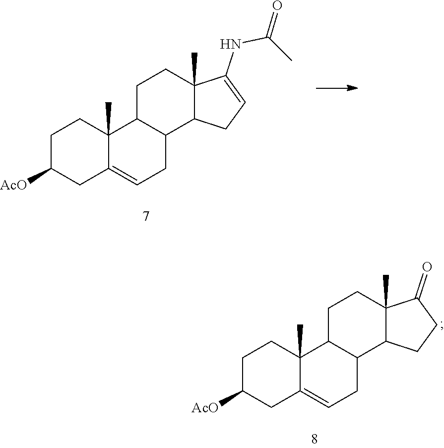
C1C([AcO])CC2=CCC3C(C2(C)C1)CCC1(C)C3CCC1=O.C1C([AcO])CC2=CCC3C(C2(C)C1)CCC1(C)C3CC=C1NC(C)=O
